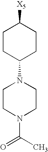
C1CC(N2CCN(C(C)=O)CC2)CCC1[X5]
